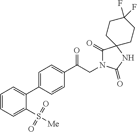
C1(C(CN2C(=O)C3(NC2=O)CCC(F)(F)CC3)=O)=CC=C(C2=CC=CC=C2S([Me])(=O)=O)C=C1
